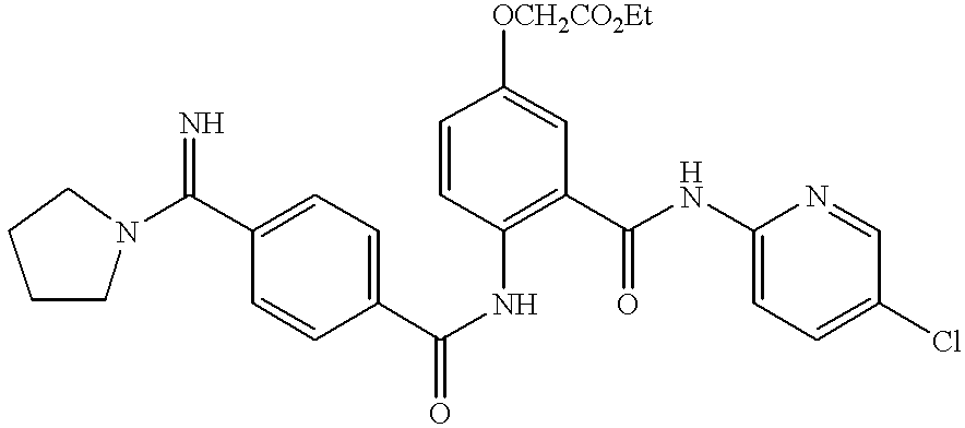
C1CN(C(C2=CC=C(C(NC3=C(C(NC4=CC=C(Cl)C=N4)=O)C=C([OCH2CO2Et])C=C3)=O)C=C2)=N)CC1
